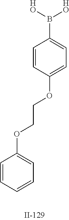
O(C1=CC=CC=C1)CCOC1=CC=C(B([HO])[HO])C=C1
